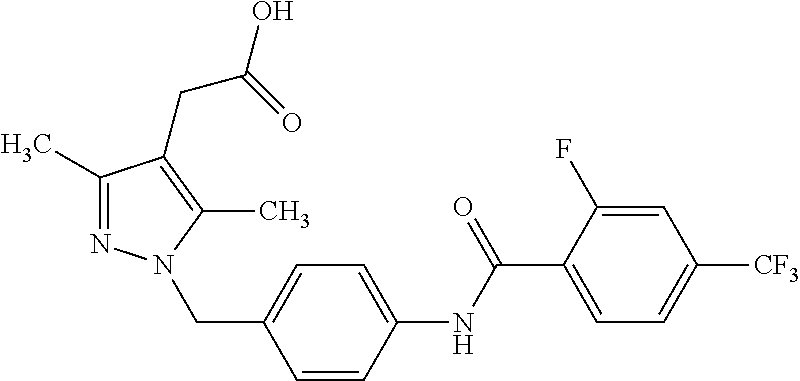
C1(C)=NN(CC2=CC=C(NC(C3=CC=C([CF3])C=C3F)=O)C=C2)C(C)=C1CC(=O)O
